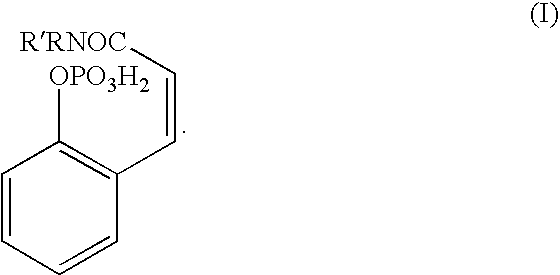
C1=CC=CC(C=C[RRNOC])=C1[OPO3H2]
